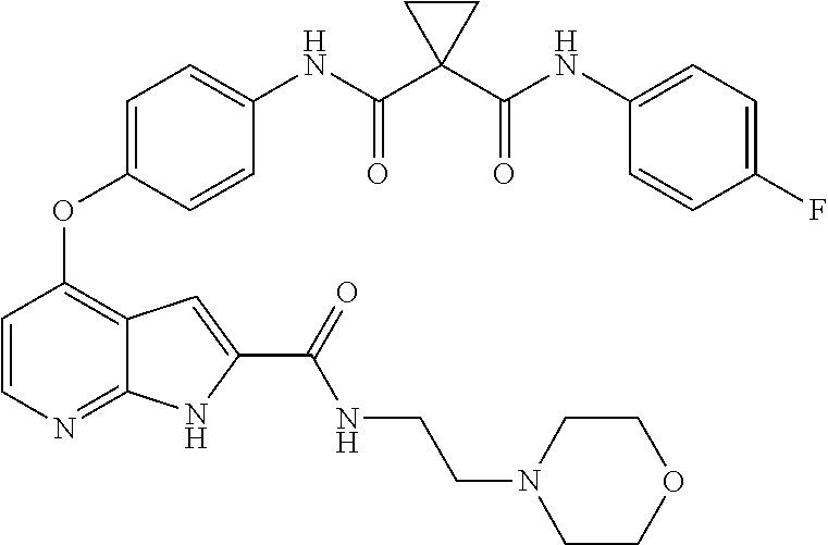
C1=CN=C2C(=C1OC1=CC=C(NC(=O)C3(C(=O)NC4=CC=C(F)C=C4)CC3)C=C1)C=C(C(=O)NCCN1CCOCC1)N2
